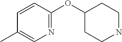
C1(OC2CCNCC2)=NC=C(C)C=C1
